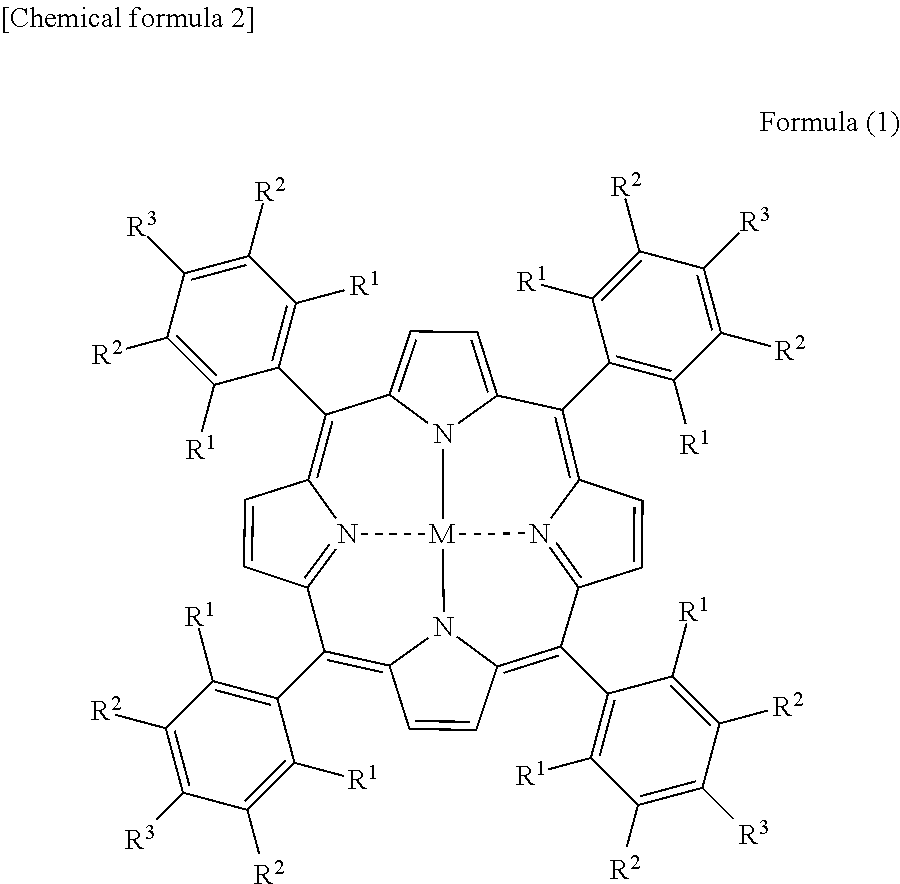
C12=C(C3=C([R1])C([R2])=C([R3])C([R2])=C3[R1])C3=CC=C4N3[M]35N1=C(C=C2)C(C1=C([R1])C([R2])=C([R3])C([R2])=C1[R1])=C1N3C(=C(C2=C([R1])C([R2])=C([R3])C([R2])=C2[R1])C2=N5C(=C4C3=C([R1])C([R2])=C([R3])C([R2])=C3[R1])C=C2)C=C1
